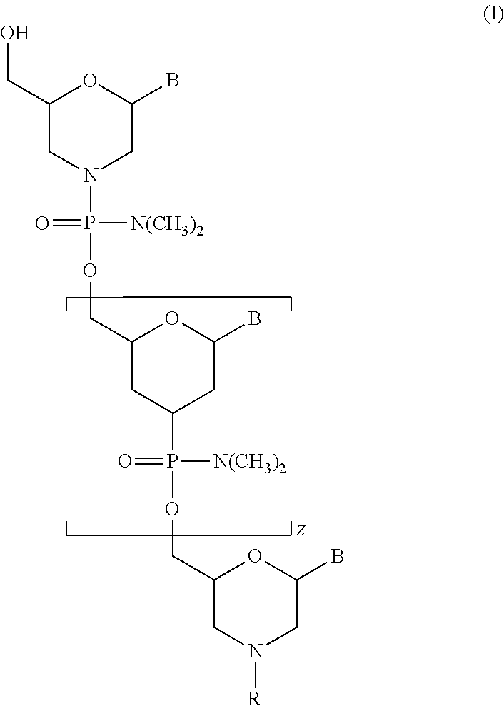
C1(CO)CN(P(OCC2CC(P(OCC3CN([R])CC(B)O3)([N(CH3)2])=O)CC(B)O2)([N(CH3)2])=O)CC(B)O1
